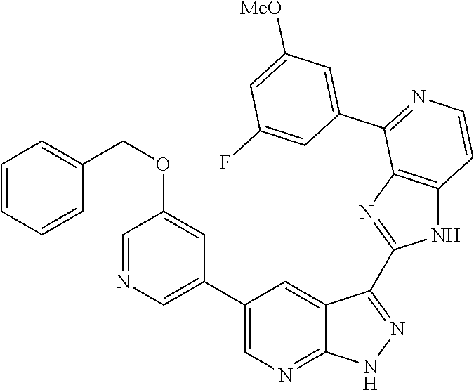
C1=NC=C(C2=CN=C3C(=C2)C(C2=NC4=C(N2)C=CN=C4C2=CC([MeO])=CC(F)=C2)=NN3)C=C1OCC1=CC=CC=C1
